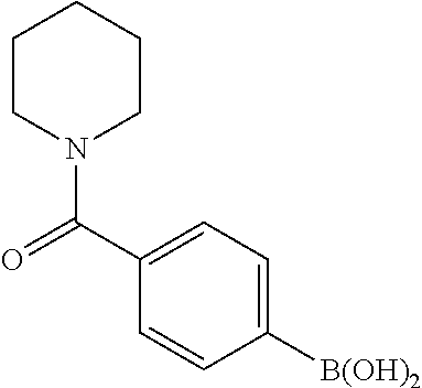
C1([B(OH)2])=CC=C(C(N2CCCCC2)=O)C=C1
